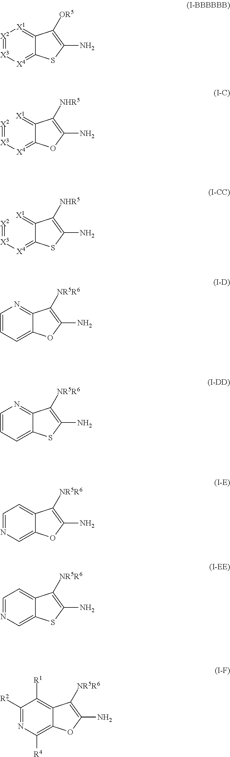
[X2]1=[X3][X4]=C2C(=[X1]1)C([OR5])=C(N)S2.[X2]=[X3][X4]=C1C(=[X1])C([NHR5])=C(N)O1.[X2]=[X3][X4]=C1C(=[X1])C([NHR5])=C(N)S1.C1=CC=C2C(=N1)C([NR5R6])=C(N)O2.C1=CC=C2C(=N1)C([NR5R6])=C(N)S2.C1=NC=C2C(=C1)C([NR5R6])=C(N)O2.C1=NC=C2C(=C1)C([NR5R6])=C(N)S2.C1([R2])=NC([R4])=C2C(=C1[R1])C([NR5R6])=C(N)O2
